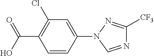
C1=CC(N2N=C([CF3])N=C2)=CC(Cl)=C1C(O)=O
